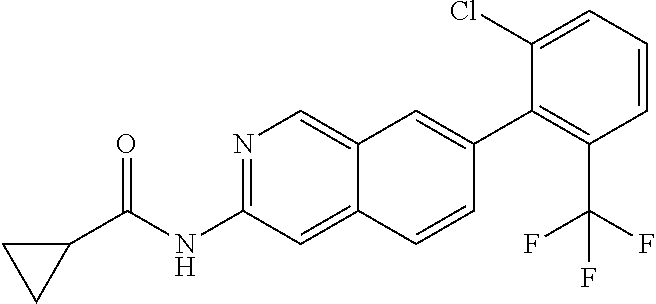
C1(C2=CC3=CN=C(NC(=O)C4CC4)C=C3C=C2)=C(C(F)(F)F)C=CC=C1Cl
